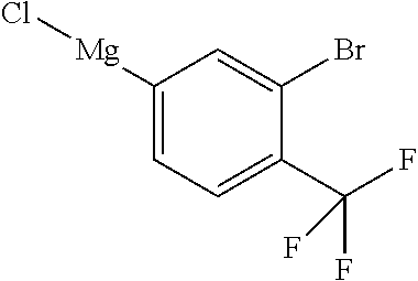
C1=C([Mg]Cl)C=C(Br)C(C(F)(F)F)=C1
